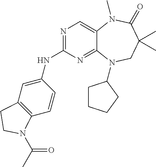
N1=C(NC2=CC3=C(C=C2)N(C(C)=O)CC3)N=C2C(=C1)N(C)C(=O)C(C)(C)CN2C1CCCC1
